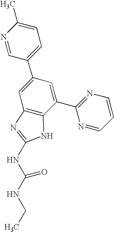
N1=CC(C2=CC3=C(C(C4=NC=CC=N4)=C2)NC(NC(NCC)=O)=N3)=CC=C1C
